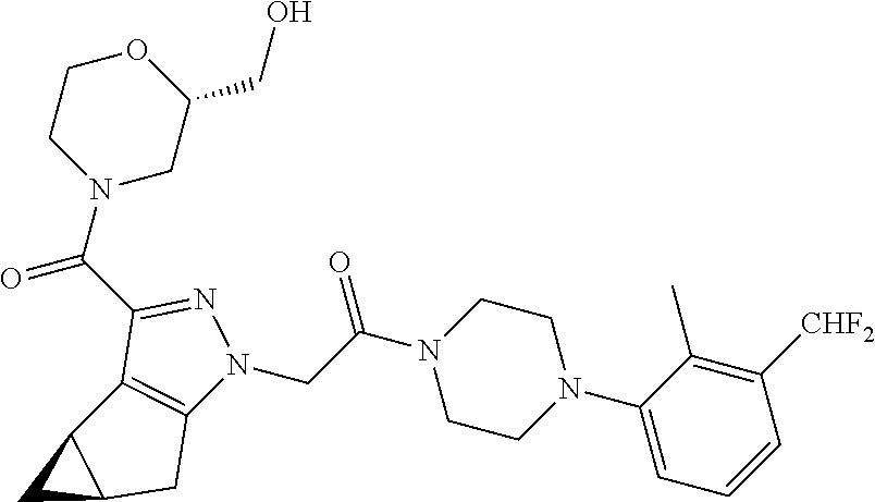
C1(C(N2CC(CO)OCC2)=O)=NN(CC(N2CCN(C3=CC=CC([CHF2])=C3C)CC2)=O)C2=C1C1C(C2)C1
